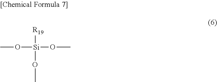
O([Si](OC)([R19])OC)C
